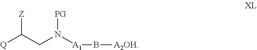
[Z]C(CN([A1]B[A2OH])[PG])[Q]
